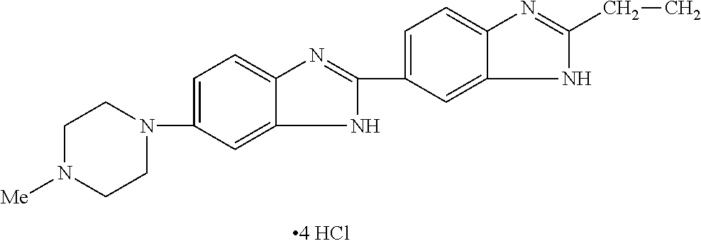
C1(C2=CC=C3N=C(CC)NC3=C2)=NC2=CC=C(N3CCN([Me])CC3)C=C2N1
